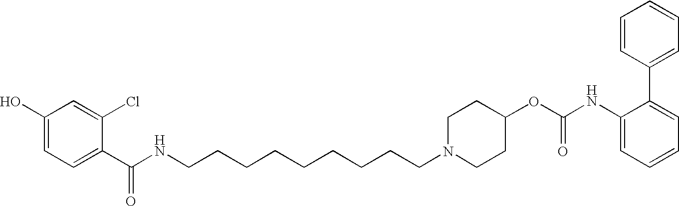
C1(C(NCCCCCCCCCN2CCC(OC(NC3=CC=CC=C3C3=CC=CC=C3)=O)CC2)=O)=CC=C(O)C=C1Cl
